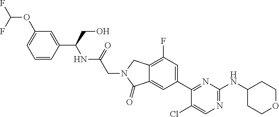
C1(Cl)=CN=C(NC2CCOCC2)N=C1C1=CC(F)=C2C(=C1)C(=O)N(CC(=O)NC(C1=CC(OC(F)F)=CC=C1)CO)C2
